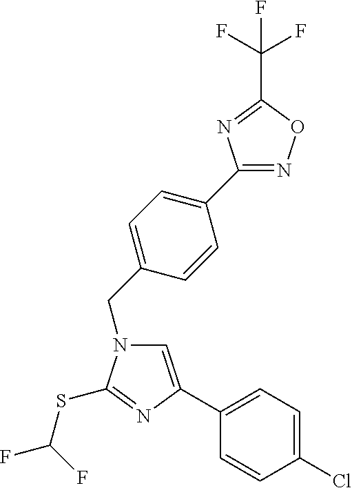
C1(C2=CC=C(CN3C=C(C4=CC=C(Cl)C=C4)N=C3SC(F)F)C=C2)=NOC(C(F)(F)F)=N1
